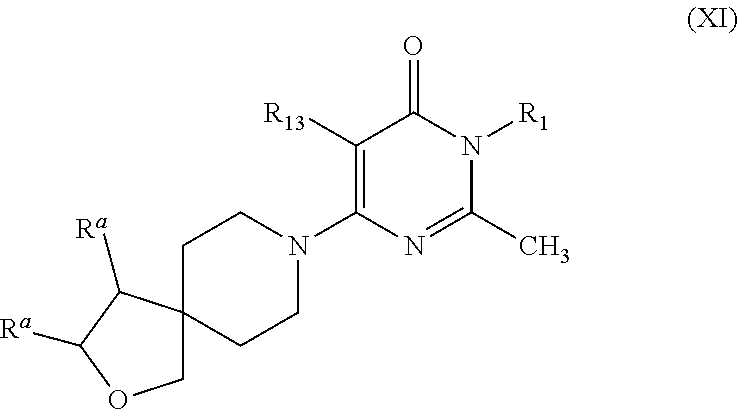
C1([R13])=C(N2CCC3(CC2)COC([Ra])C3[Ra])N=C(C)N([R1])C1=O
